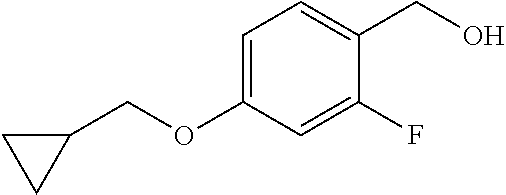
C1=C(OCC2CC2)C=C(F)C(CO)=C1
